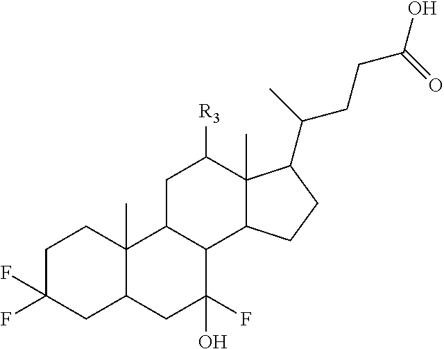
C1C(F)(F)CC2C(C)(C1)C1C(C(F)(O)C2)C2C(C)(C([R3])C1)C(C(C)CCC(O)=O)CC2
